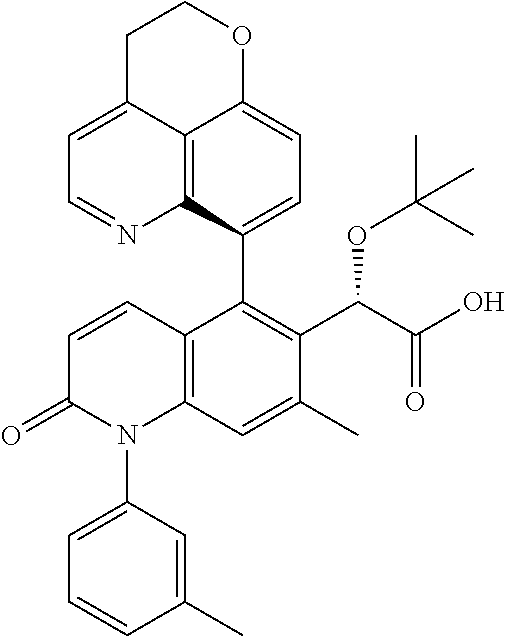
C12=C3C(C4=C(C(C(O)=O)OC(C)(C)C)C(C)=CC5=C4C=CC(=O)N5C4=CC=CC(C)=C4)=CC=C1OCCC2=CC=N3
